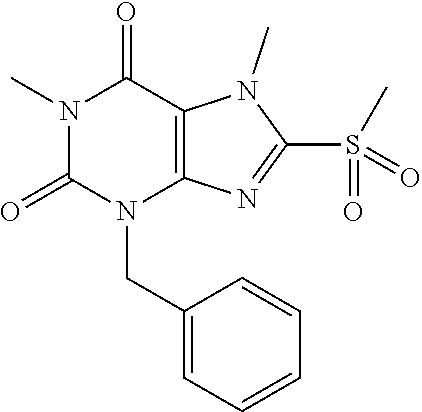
N1(C)C(=O)N(CC2=CC=CC=C2)C2=C(C1=O)N(C)C(S(=O)(C)=O)=N2
